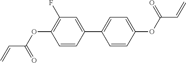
C1(C2=CC=C(OC(C=C)=O)C=C2)=CC(F)=C(OC(C=C)=O)C=C1
